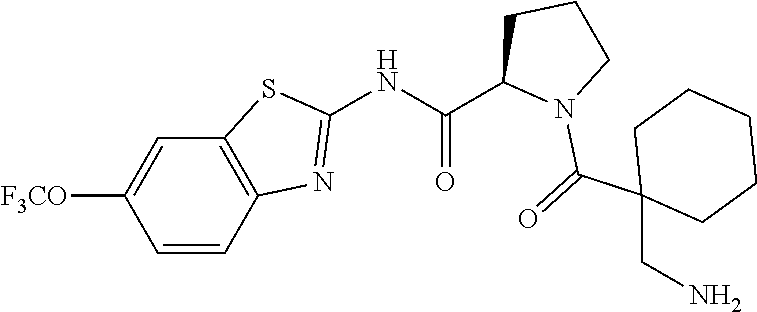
C1=CC2=C(C=C1[F3CO])SC(NC(C1N(C(=O)C3(CN)CCCCC3)CCC1)=O)=N2
